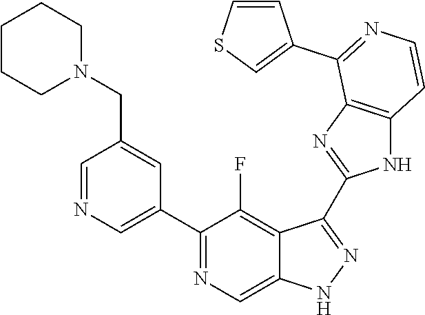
C1=NC=C(C2=NC=C3C(=C2F)C(C2=NC4=C(N2)C=CN=C4C2=CSC=C2)=NN3)C=C1CN1CCCCC1
